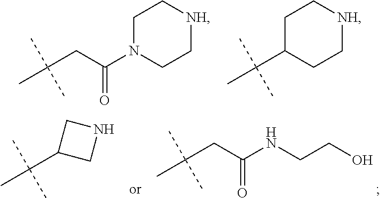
C1N(C(CC(C)(C)C)=O)CC[NH]C1.C1C(C(C)(C)C)CC[NH]C1.C(CC(NCCO)=O)(C)(C)C.C1(C(C)(C)C)CNC1
